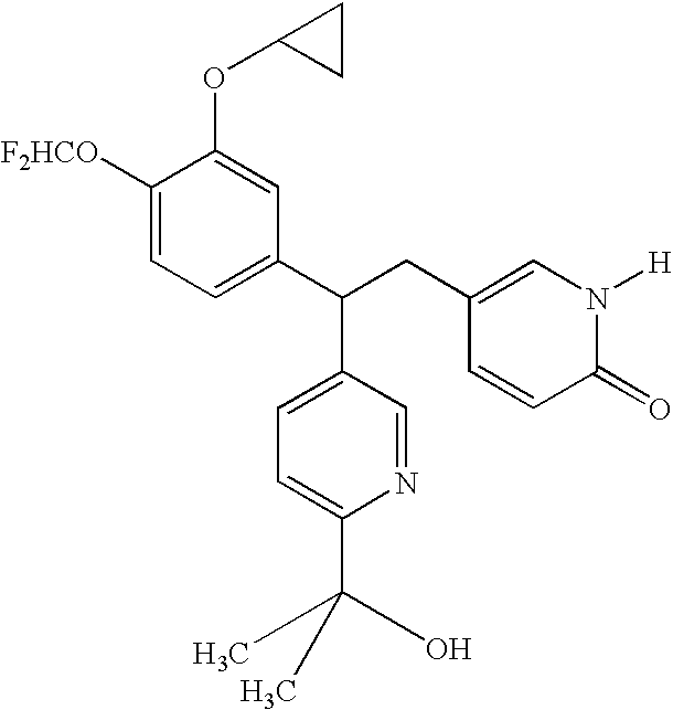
C1([F2HCO])=CC=C(C(C2=CC=C(C(C)(O)C)N=C2)CC2=CN([H])C(=O)C=C2)C=C1OC1CC1
